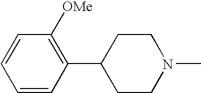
C1([OMe])=C(C2CCN(C)CC2)C=CC=C1
